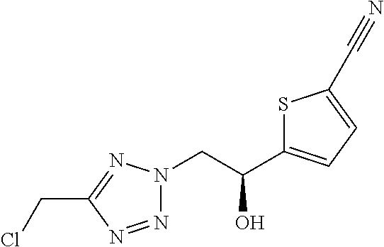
N1=NC(CCl)=NN1CC(O)C1=CC=C(C#N)S1
